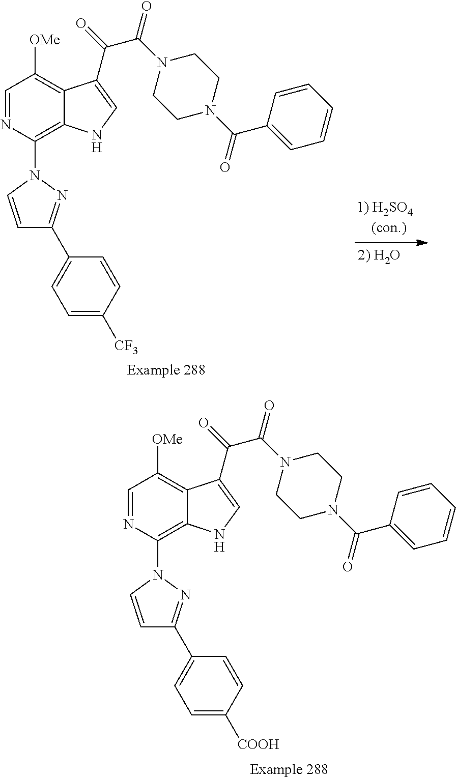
C1=NC(N2C=CC(C3=CC=C([CF3])C=C3)=N2)=C2C(=C1[OMe])C(C(=O)C(N1CCN(C(C3=CC=CC=C3)=O)CC1)=O)=CN2.C1=NC(N2C=CC(C3=CC=C([COOH])C=C3)=N2)=C2C(=C1[OMe])C(C(=O)C(N1CCN(C(C3=CC=CC=C3)=O)CC1)=O)=CN2
